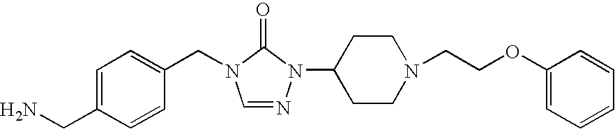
C1=C(CN)C=CC(CN2C=NN(C3CCN(CCOC4=CC=CC=C4)CC3)C2=O)=C1
